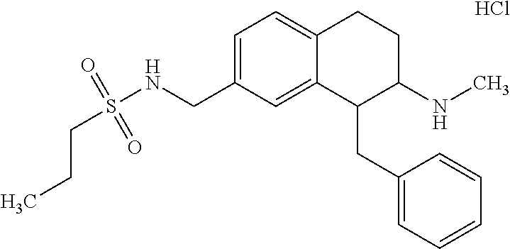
Cl.C1=C(CNS(=O)(=O)CCC)C=C2C(=C1)CCC(NC)C2CC1=CC=CC=C1
